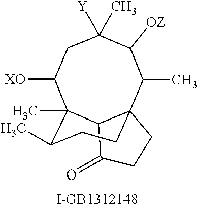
CC1C([OZ])C([Y])(C)CC([XO])C2(C)C(C)CCC13CCC(=O)C32
